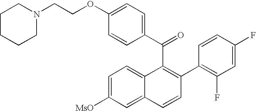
C(C1=C(C2=C(F)C=C(F)C=C2)C=CC2=CC([MsO])=CC=C12)(C1=CC=C(OCCN2CCCCC2)C=C1)=O
